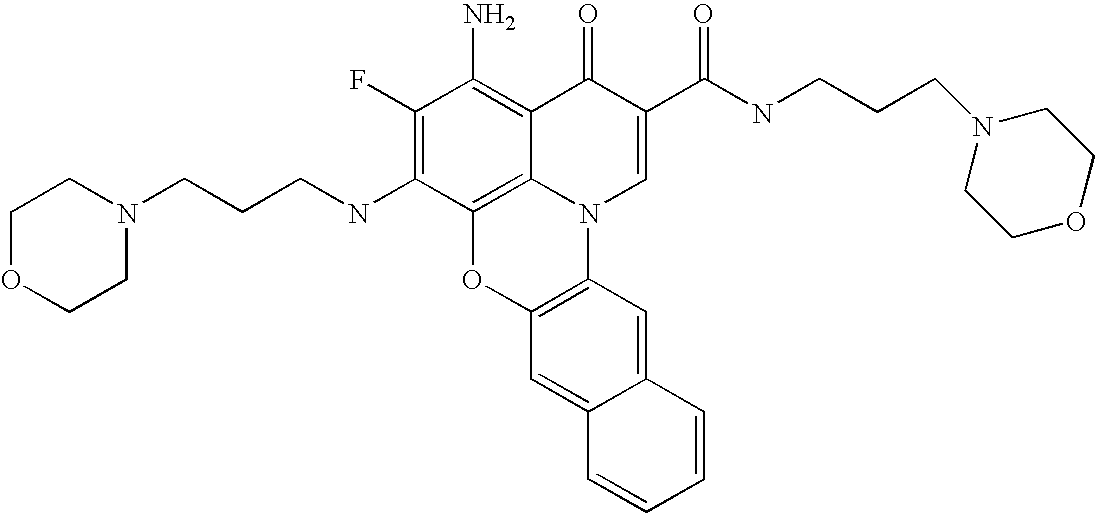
C1(F)=C(NCCCN2CCOCC2)C2=C3C(=C1N)C(=O)C(C(NCCCN1CCOCC1)=O)=CN3C1=C(O2)C=C2C(=C1)C=CC=C2
